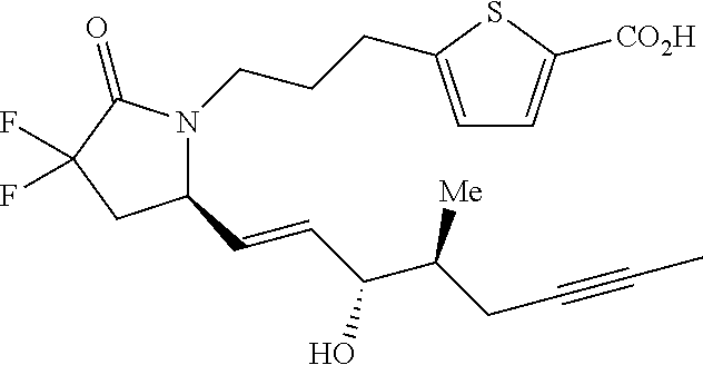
C1(C=CC(C(CC#CC)[Me])O)N(CCCC2=CC=C([CO2H])S2)C(=O)C(F)(F)C1
